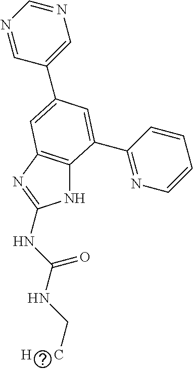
N1C2=C(N=C1NC(NC[H      C])=O)C=C(C1=CN=CN=C1)C=C2C1=NC=CC=C1
